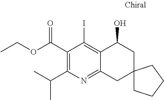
C1(C(OCC)=O)=C(C(C)C)N=C2C(=C1I)C(O)CC1(C2)CCCC1
